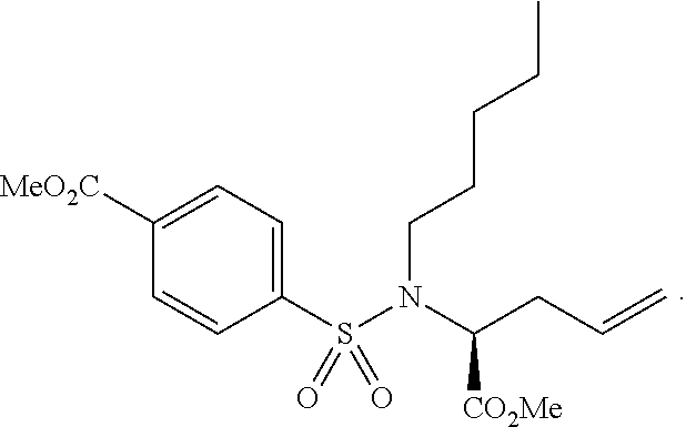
C1=C(S(N(C([CO2Me])CC=C)CCCCC)(=O)=O)C=CC([MeO2C])=C1
